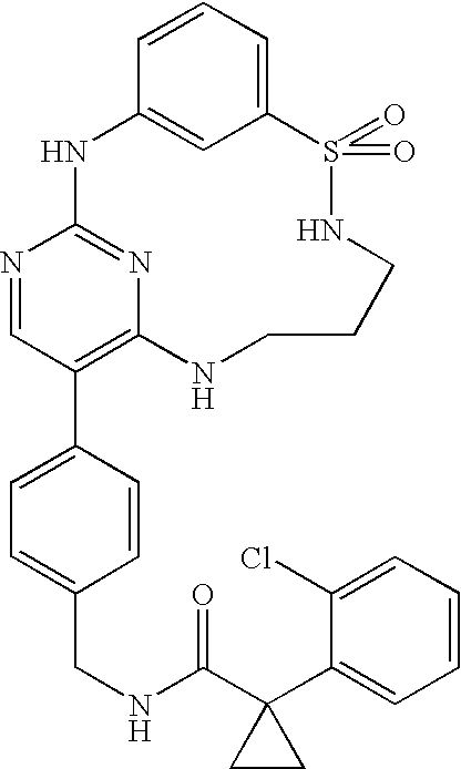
C12=CC=CC(=C1)NC1=NC(=C(C3=CC=C(CNC(C4(C5=CC=CC=C5Cl)CC4)=O)C=C3)C=N1)NCCCNS2(=O)=O
